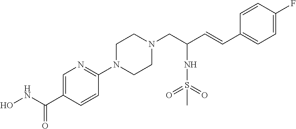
C1=C(C(NO)=O)C=CC(N2CCN(CC(C=CC3=CC=C(F)C=C3)NS(=O)(=O)C)CC2)=N1
